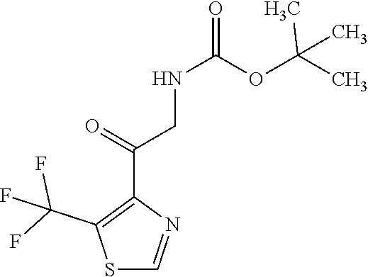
S1C=NC(C(=O)CNC(=O)OC(C)(C)C)=C1C(F)(F)F
